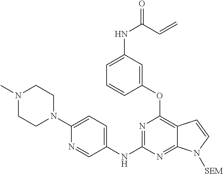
N1(C)CCN(C2=CC=C(NC3=NC(OC4=CC(NC(C=C)=O)=CC=C4)=C4C(=N3)N([SEM])C=C4)C=N2)CC1
